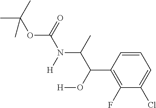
CC(C)(OC(N([H])C(C)C(O[H])C1=C(F)C(Cl)=CC=C1)=O)C
